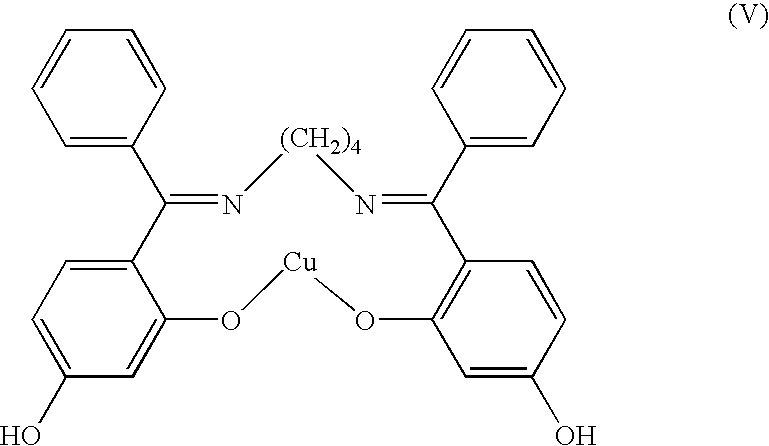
C1=C(C2=N[(CH2)4]N=C(C3=CC=CC=C3)C3=C(C=C(O)C=C3)O[Cu]OC3=CC(O)=CC=C23)C=CC=C1
